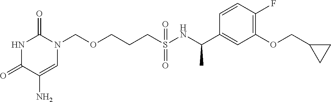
O(CCCS(NC(C1=CC(OCC2CC2)=C(F)C=C1)C)(=O)=O)CN1C(=O)NC(=O)C(N)=C1
